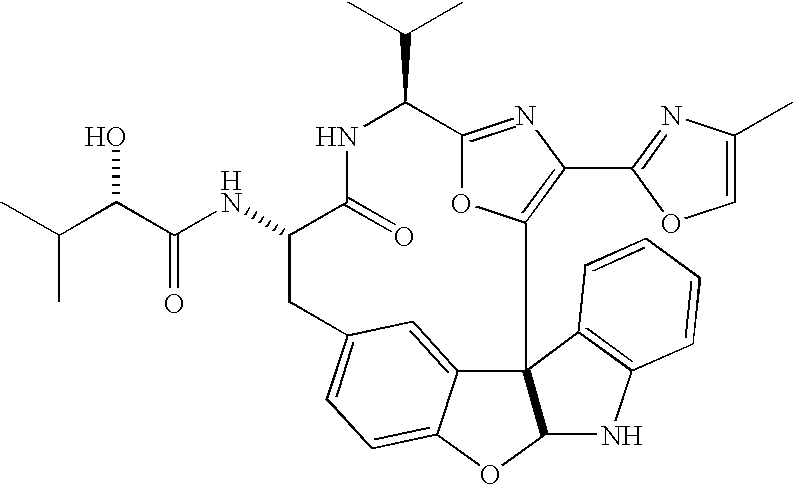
C123C4=CC(=CC=C4OC1NC1=C2C=CC=C1)CC(NC(C(C(C)C)O)=O)C(=O)NC(C(C)C)C1=NC(C2=NC(C)=CO2)=C3O1
